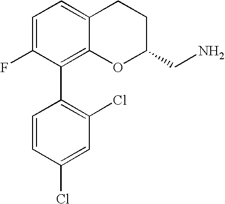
C1=C(F)C(C2=C(Cl)C=C(Cl)C=C2)=C2C(=C1)CCC(CN)O2
